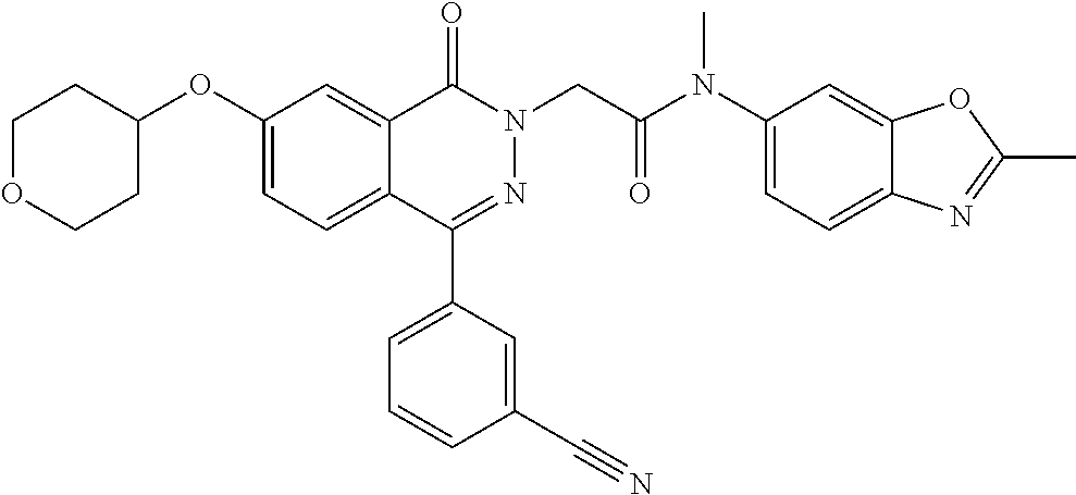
C1(C2=CC=CC(C#N)=C2)=NN(CC(N(C2=CC=C3C(=C2)OC(C)=N3)C)=O)C(=O)C2=CC(OC3CCOCC3)=CC=C12
